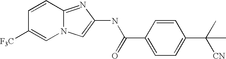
C1=CC2=NC(NC(C3=CC=C(C(C)(C)[CN])C=C3)=O)=CN2C=C1[F3C]
